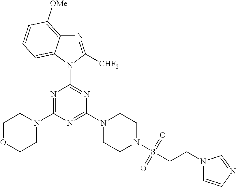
N1=C(N2CCOCC2)N=C(N2CCN(S(CCN3C=CN=C3)(=O)=O)CC2)N=C1N1C2=CC=CC([OMe])=C2N=C1[CHF2]
